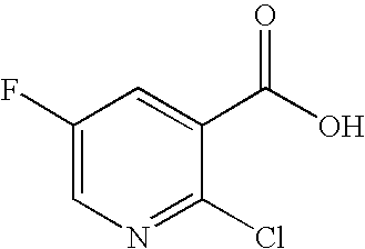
C1=C(F)C=C(C(O)=O)C(Cl)=N1
